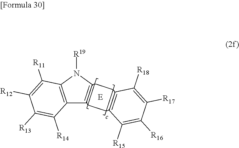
C1=CC([R18])=C([R17])C([R16])=C1[R15].C12=C(N([R19])C=C1)C([R11])=C([R12])C([R13])=C2[R14]
